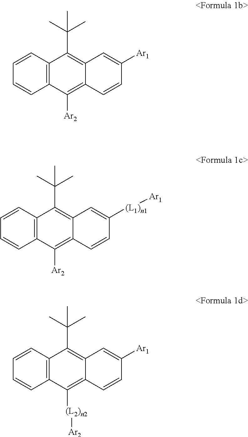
C12=C(C=CC=C1)C(C(C)(C)C)=C1C(=C2[Ar2])C=CC([Ar1])=C1.C12=C(C=CC=C1)C(C(C)(C)C)=C1C(=C2[Ar2])C=CC([(L1)n1][Ar1])=C1.C12=C(C=CC=C1)C(C(C)(C)C)=C1C(=C2[(L2)n2][Ar2])C=CC([Ar1])=C1
